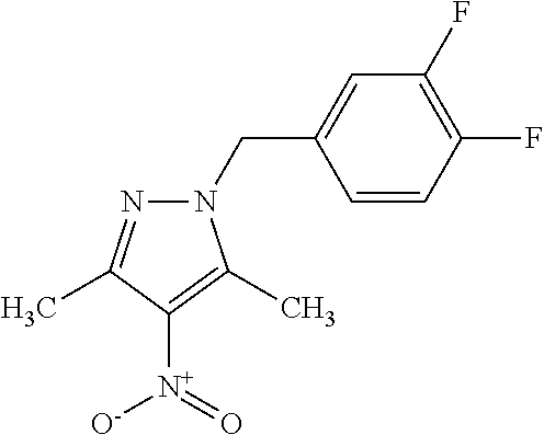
C1(CN2N=C(C)C([N+](=O)[O-])=C2C)=CC(F)=C(F)C=C1
